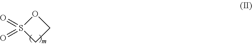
O1S(=O)(=O)CC1
